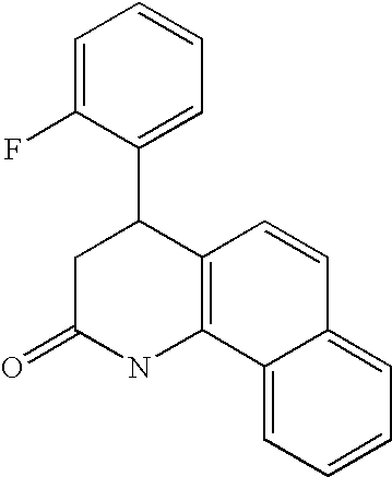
C1=C(F)C(C2CC(=O)NC3=C2C=CC2=CC=CC=C32)=CC=C1
